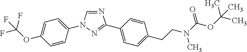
N1=CN(C2=CC=C(OC(F)(F)F)C=C2)N=C1C1=CC=C(CCN(C(OC(C)(C)C)=O)C)C=C1
